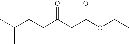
CC(CCC(CC(OCC)=O)=O)C
